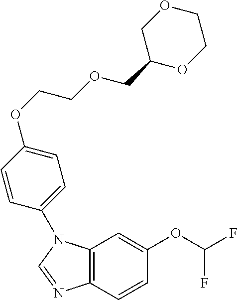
C12=C(C=CC(OC(F)F)=C1)N=CN2C1=CC=C(OCCOCC2OCCOC2)C=C1
